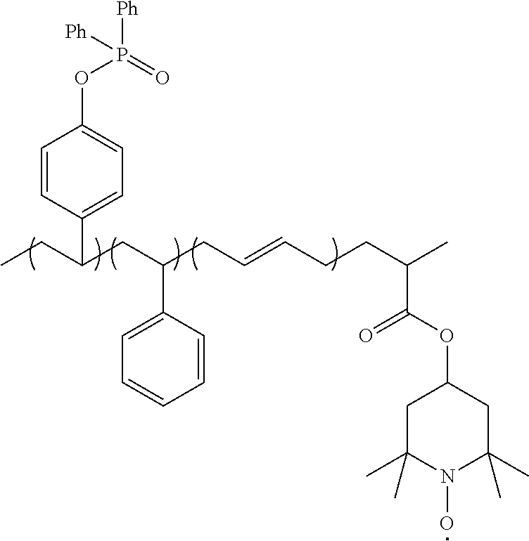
C1=CC(C(CC)CC(CC=CCCC(C(OC2CC(C)(C)N(O)C(C)(C)C2)=O)C)C2=CC=CC=C2)=CC=C1OP(=O)([Ph])[Ph]
